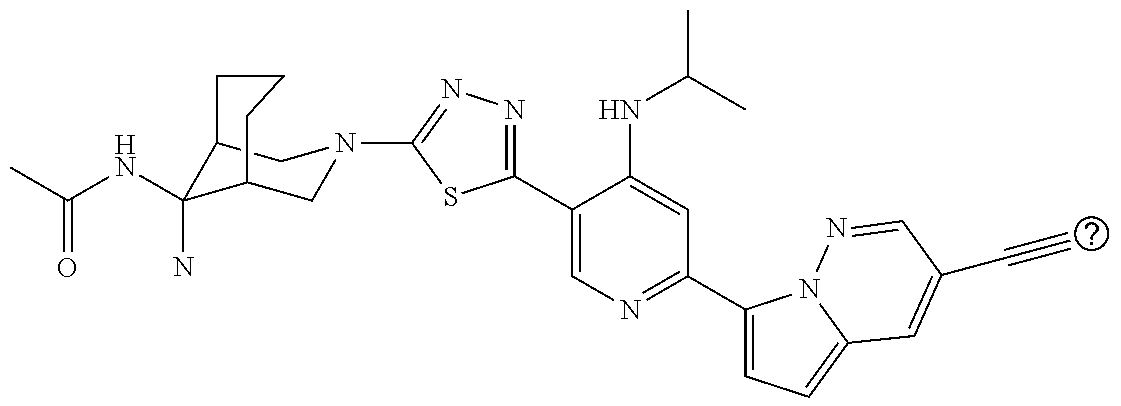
C1(C2=CN=C(C3=CC=C4N3N=CC(C#C)=C4)C=C2NC(C)C)=NN=C(N2CC3C(NC(=O)C)(N)C(C2)CCC3)S1
